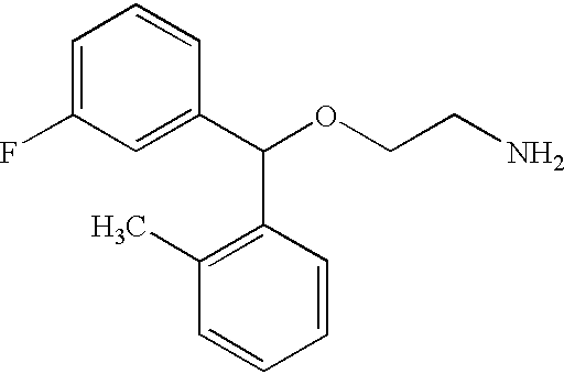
C1=C(F)C=C(C(OCCN)C2=C(C)C=CC=C2)C=C1
